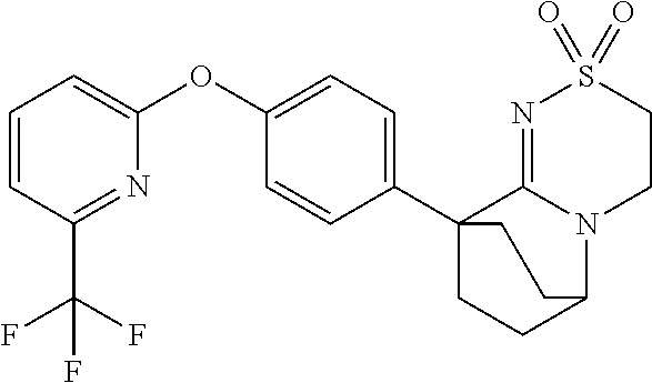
C1=CC(C(F)(F)F)=NC(OC2=CC=C(C34CCC(N5C3=NS(=O)(=O)CC5)CC4)C=C2)=C1
